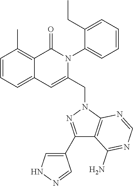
C1=CC=C2C(=C1C)C(=O)N(C1=CC=CC=C1CC)C(CN1C3=C(C(N)=NC=N3)C(C3=CNN=C3)=N1)=C2
